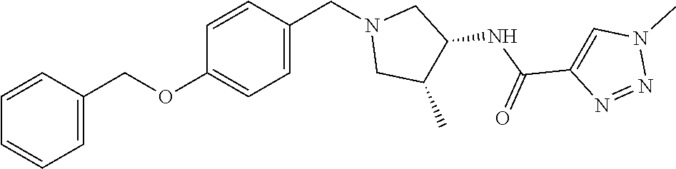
C1=CC=CC=C1COC1=CC=C(CN2CC(C)C(NC(C3=CN(C)N=N3)=O)C2)C=C1
